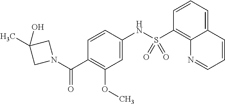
CC1(O)CN(C(C2=C(OC)C=C(NS(C3=C4C(=CC=C3)C=CC=N4)(=O)=O)C=C2)=O)C1
